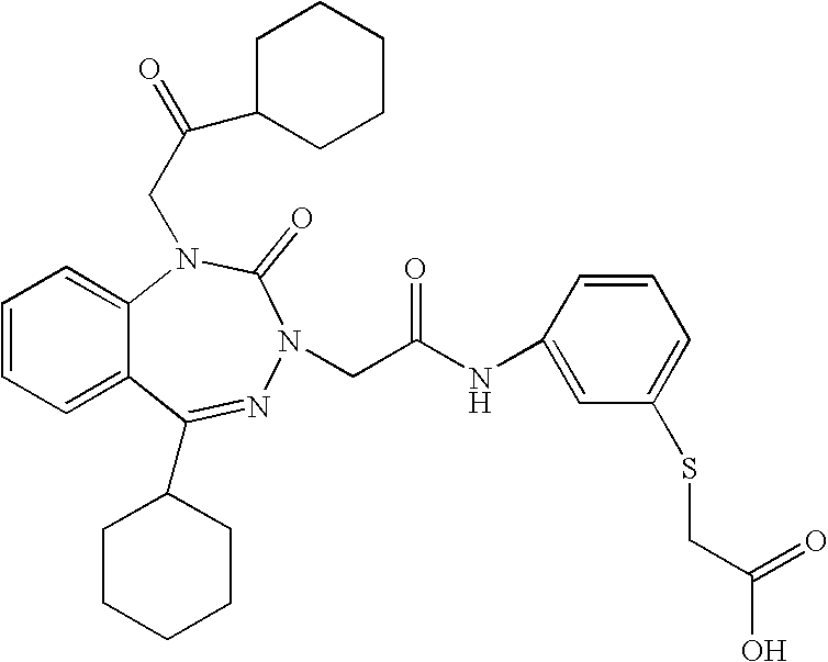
C1=CC=C2C(=C1)N(CC(C1CCCCC1)=O)C(=O)N(CC(NC1=CC(SCC(O)=O)=CC=C1)=O)N=C2C1CCCCC1
